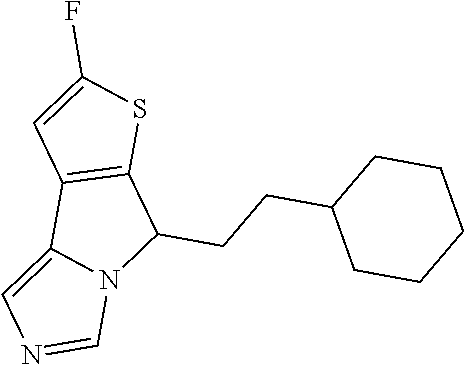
C12=C(SC(F)=C1)C(CCC1CCCCC1)N1C2=CN=C1
